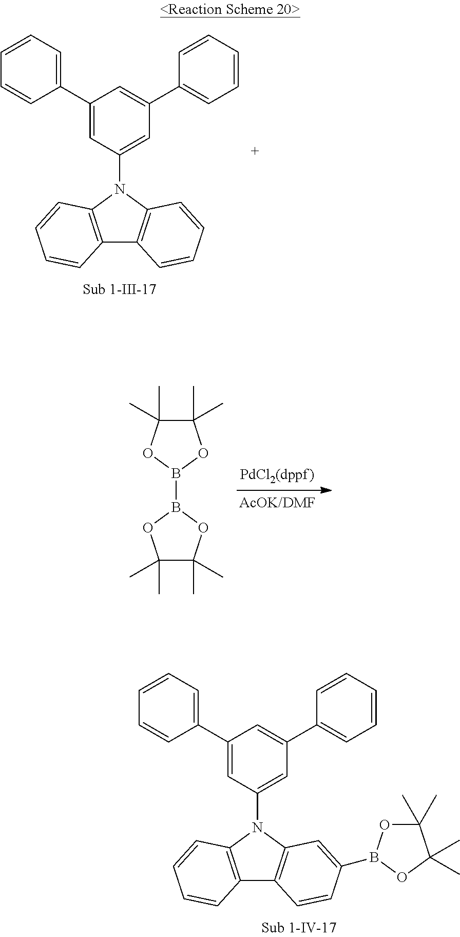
B1(B2OC(C)(C)C(C)(C)O2)OC(C)(C)C(C)(C)O1.C12=C(N(C3=CC(C4=CC=CC=C4)=CC(C4=CC=CC=C4)=C3)C3=C1C=CC=C3)C=CC=C2.C12=C(N(C3=CC(C4=CC=CC=C4)=CC(C4=CC=CC=C4)=C3)C3=C1C=CC(B1OC(C)(C)C(C)(C)O1)=C3)C=CC=C2
